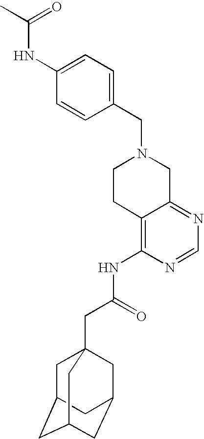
C1(CN2CCC3=C(NC(CC45CC6CC(CC(C4)C6)C5)=O)N=CN=C3C2)=CC=C(NC(C)=O)C=C1
